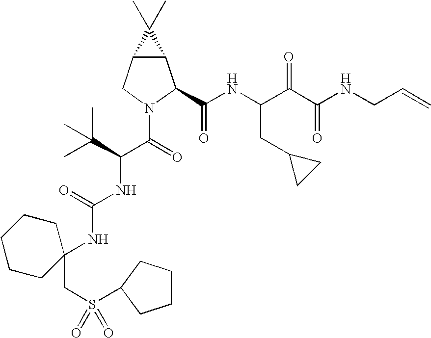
C12C(CN(C(C(NC(=O)NC3(CS(=O)(C4CCCC4)=O)CCCCC3)C(C)(C)C)=O)C1C(NC(C(C(NCC=C)=O)=O)CC1CC1)=O)C2(C)C
